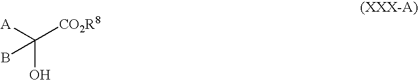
[A]C(O)([CO2R8])B
